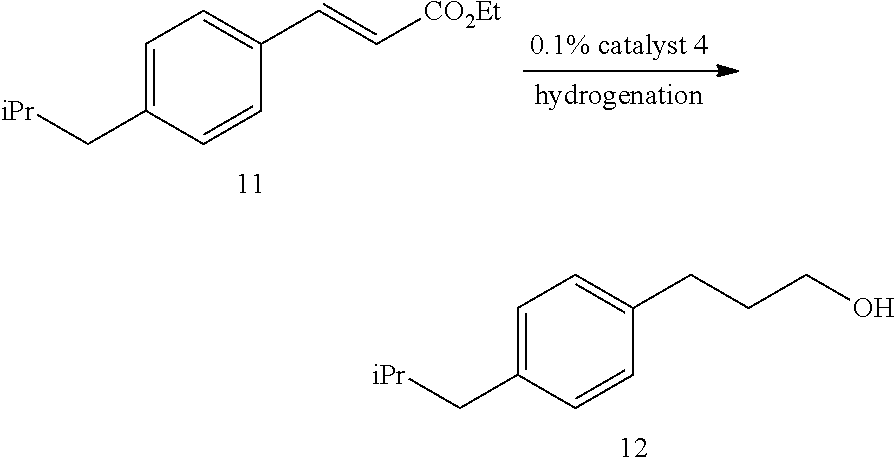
C1=C(C[iPr])C=CC(CCCO)=C1.C1=C(C[iPr])C=CC(C=C[CO2Et])=C1
